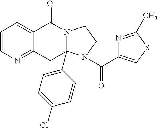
C1=CN=C2C(=C1)C(=O)N1C(C3=CC=C(Cl)C=C3)(C2)N(C(C2=CSC(C)=N2)=O)CC1
